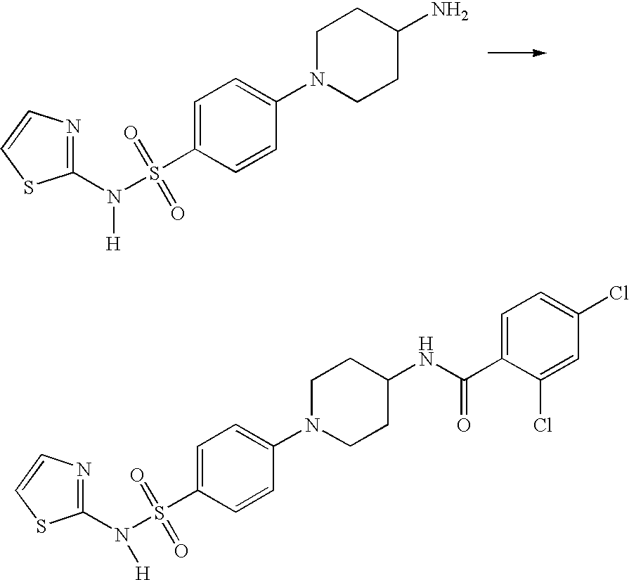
C1(N(S(C2=CC=C(N3CCC(N)CC3)C=C2)(=O)=O)[H])=NC=CS1.C1(N(S(C2=CC=C(N3CCC(NC(C4=CC=C(Cl)C=C4Cl)=O)CC3)C=C2)(=O)=O)[H])=NC=CS1
